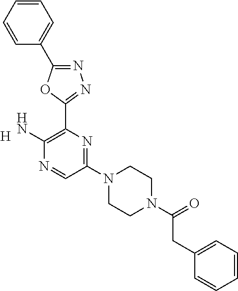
[H].C1(N2CCN(C(=O)CC3=CC=CC=C3)CC2)=NC(C2=NN=C(C3=CC=CC=C3)O2)=C(N)N=C1
